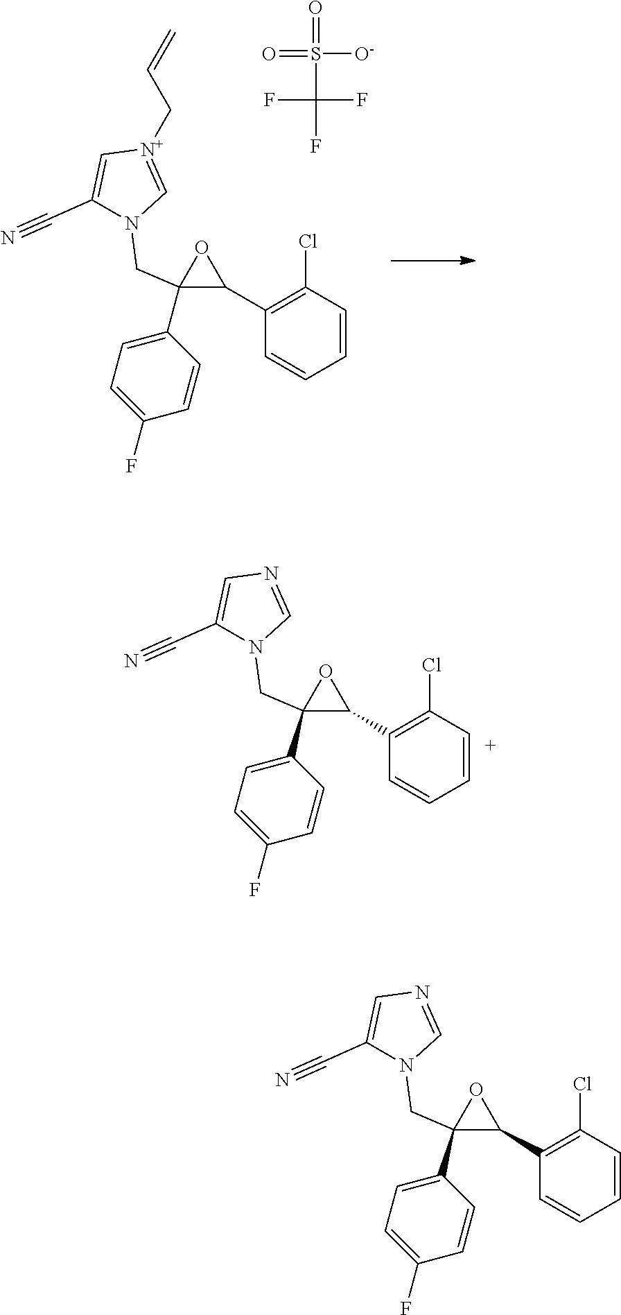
C1(C#N)=C[N+](CC=C)=CN1CC1(C2=CC=C(F)C=C2)C(C2=C(Cl)C=CC=C2)O1.S(C(F)(F)F)(=O)([O-])=O.C1(C#N)=CN=CN1CC1(C2=CC=C(F)C=C2)C(C2=C(Cl)C=CC=C2)O1.C1(C#N)=CN=CN1CC1(C2=CC=C(F)C=C2)C(C2=C(Cl)C=CC=C2)O1
